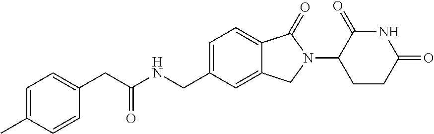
C1(CC(NCC2=CC=C3C(=C2)CN(C2CCC(=O)NC2=O)C3=O)=O)=CC=C(C)C=C1
